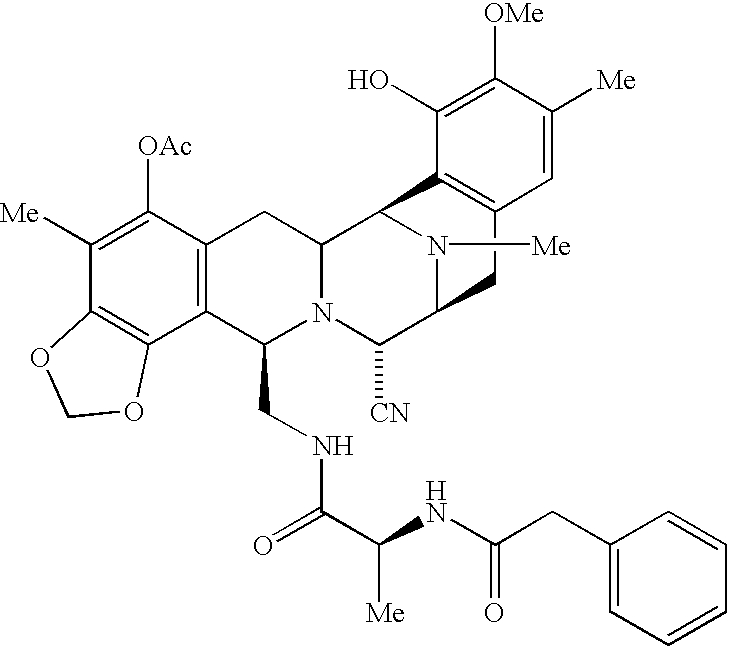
C1([Me])=C([OAc])C2=C(C3=C1OCO3)C(CNC(=O)C([Me])NC(CC1=CC=CC=C1)=O)N1C(C2)C2N([Me])C(C1[CN])CC1=C2C(O)=C([OMe])C([Me])=C1
